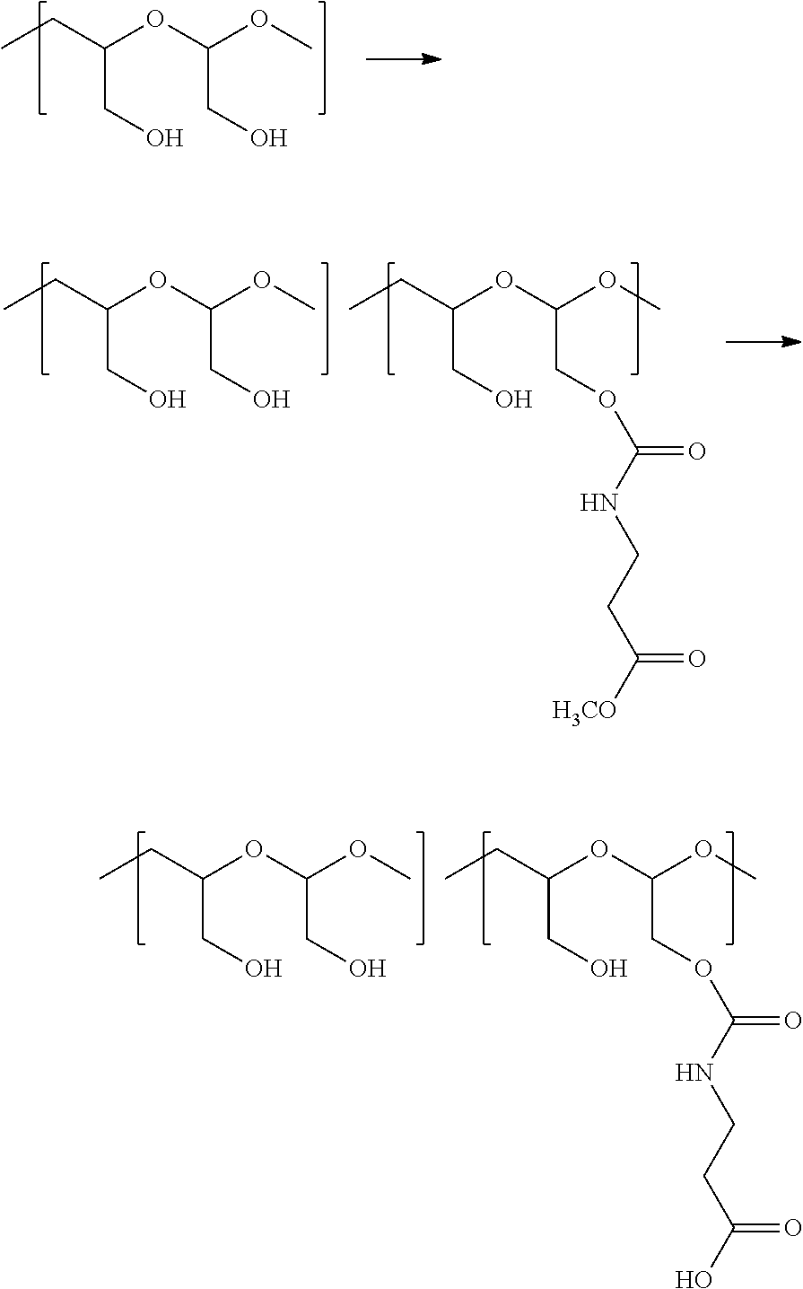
CCC(OC(OC)COC(NCCC(O)=O)=O)CO.CCC(OC(OC)CO)CO.CCC(OC(OC)CO)CO.CCC(OC(OC)COC(NCCC([H3CO])=O)=O)CO.CCC(OC(OC)CO)CO
